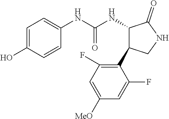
C1(NC(NC2C(=O)NCC2C2=C(F)C=C([MeO])C=C2F)=O)=CC=C(O)C=C1
